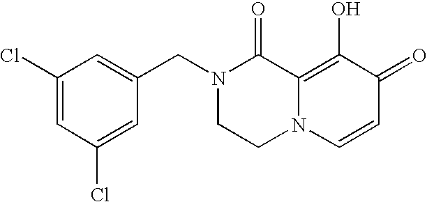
C1(Cl)=CC(Cl)=CC(CN2CCN3C(=C(O)C(=O)C=C3)C2=O)=C1
